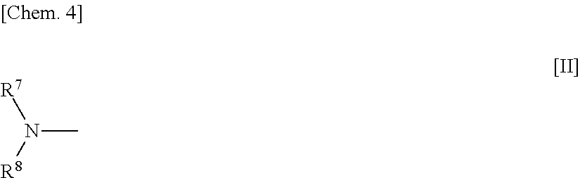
N(C)([R8])[R7]
